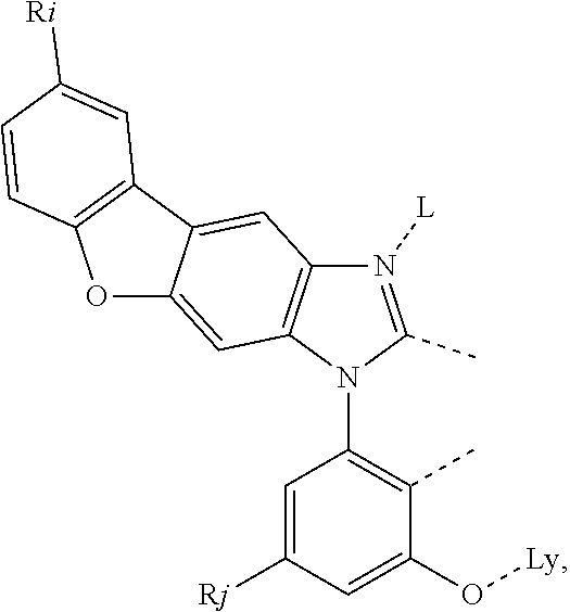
N1([L])=C(C)N(C2=C(C)C(O[Ly])=CC([Rj])=C2)C2=C1C=C1C(=C2)OC2=C1C=C([Ri])C=C2
